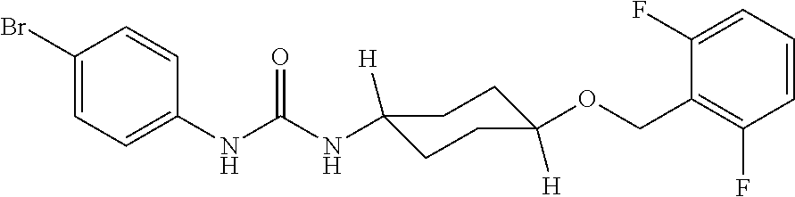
C1(NC(NC2([H])CCC([H])(OCC3=C(F)C=CC=C3F)CC2)=O)=CC=C(Br)C=C1
